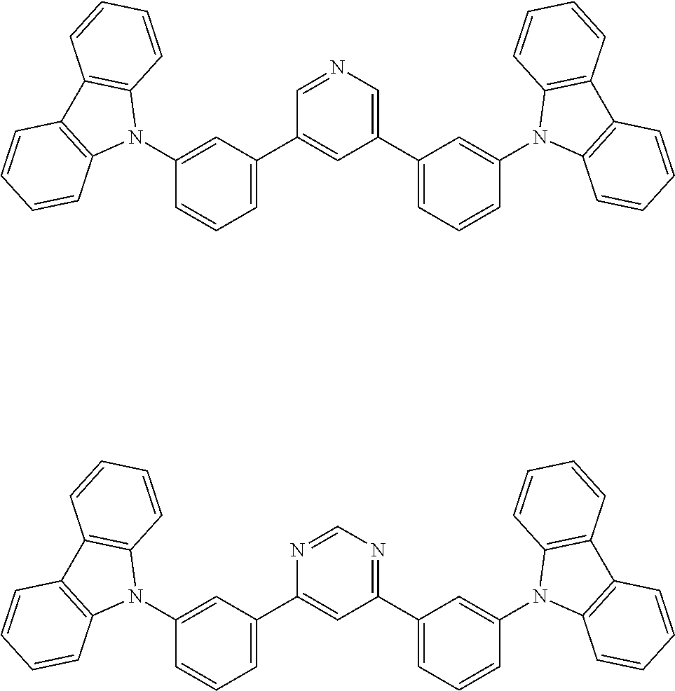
C1(C2=CC=CC(N3C4=C(C5=C3C=CC=C5)C=CC=C4)=C2)=CN=CC(C2=CC=CC(N3C4=C(C5=C3C=CC=C5)C=CC=C4)=C2)=C1.C1(C2=CC=CC(N3C4=C(C5=C3C=CC=C5)C=CC=C4)=C2)=NC=NC(C2=CC=CC(N3C4=C(C5=C3C=CC=C5)C=CC=C4)=C2)=C1
